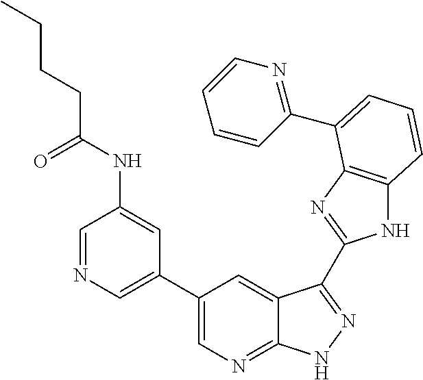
C1(C2=CN=C3C(=C2)C(C2=NC4=C(N2)C=CC=C4C2=NC=CC=C2)=NN3)=CN=CC(NC(CCCC)=O)=C1
